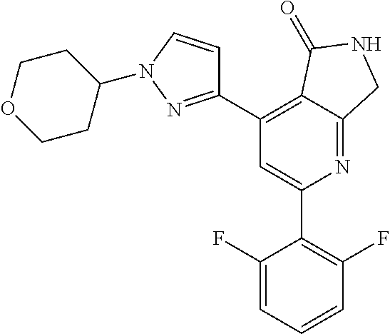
C1(C2=C(F)C=CC=C2F)=CC(C2=NN(C3CCOCC3)C=C2)=C2C(=N1)CNC2=O
